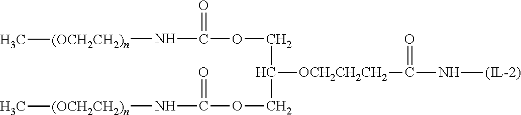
O(CC([OCH2CH2CH2]C(N[(IL-2)])=O)COC(N[(OCH2CH2)n]C)=O)C(N[(OCH2CH2)n]C)=O
